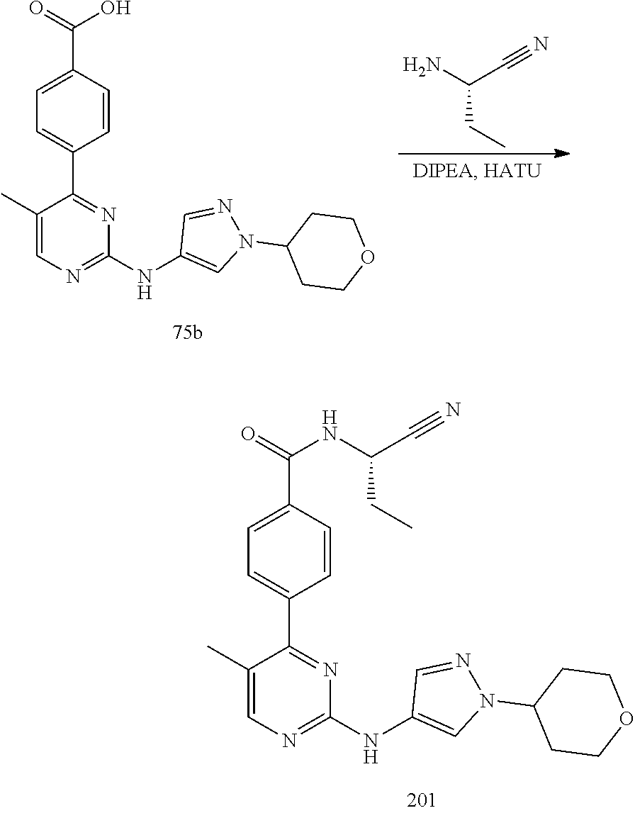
C1=C(C(=O)O)C=CC(C2=NC(NC3=CN(C4CCOCC4)N=C3)=NC=C2C)=C1.NC(C#N)CC.C1=C(C(=O)NC(C#N)CC)C=CC(C2=NC(NC3=CN(C4CCOCC4)N=C3)=NC=C2C)=C1
